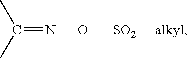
CC(C)=NO[SO2][alkyl]
